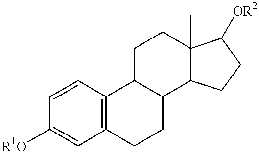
C1=CC([R1O])=CC2=C1C1C(CC2)C2C(C)(CC1)C([OR2])CC2
